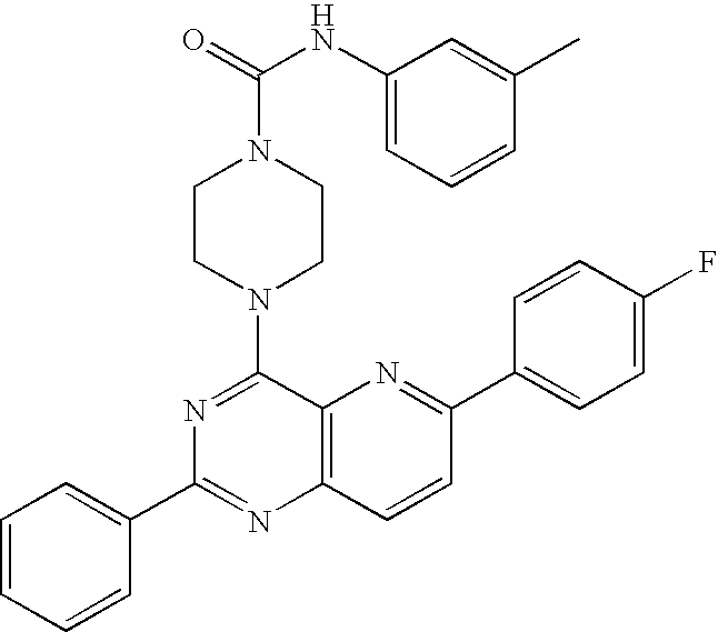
N1=C(N2CCN(C(NC3=CC=CC(C)=C3)=O)CC2)C2=C(N=C1C1=CC=CC=C1)C=CC(C1=CC=C(F)C=C1)=N2
